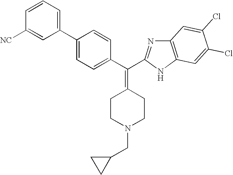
C1(C2=CC=C(C(=C3CCN(CC4CC4)CC3)C3=NC4=C(N3)C=C(Cl)C(Cl)=C4)C=C2)=CC=CC([NC])=C1
